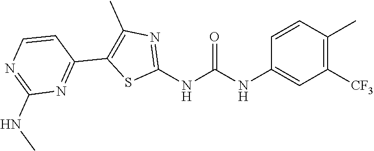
C1([CF3])=C(C)C=CC(NC(NC2=NC(C)=C(C3=NC(NC)=NC=C3)S2)=O)=C1
